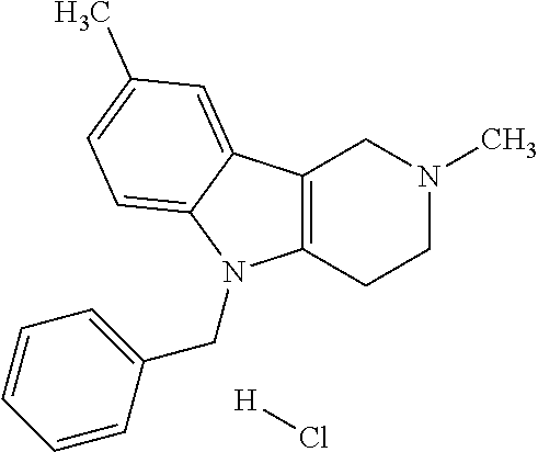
C12=C(CCN(C)C1)N(CC1=CC=CC=C1)C1=CC=C(C)C=C21.[H]Cl
